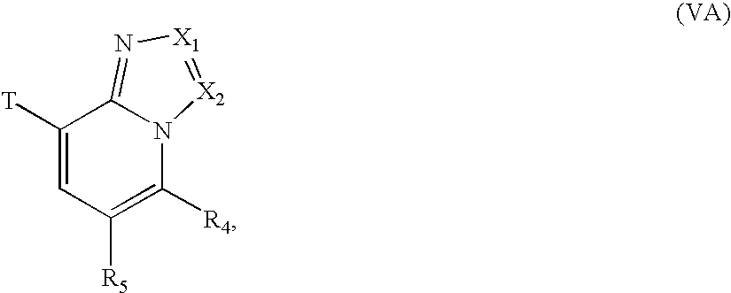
C1([T])=CC([R5])=C([R4])N2C1=N[X1]=[X2]2
